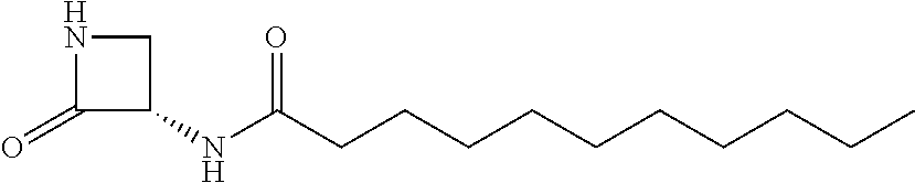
N1C(=O)C(NC(CCCCCCCCCC)=O)C1
